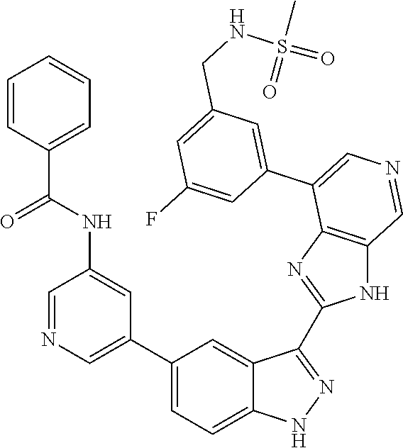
C1(C2=CN=CC(NC(C3=CC=CC=C3)=O)=C2)=CC=C2C(=C1)C(C1=NC3=C(N1)C=NC=C3C1=CC(CNS(=O)(C)=O)=CC(F)=C1)=NN2
